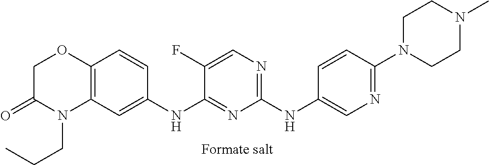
C1(NC2=CN=C(N3CCN(C)CC3)C=C2)=NC=C(F)C(NC2=CC3=C(C=C2)OCC(=O)N3CCC)=N1
